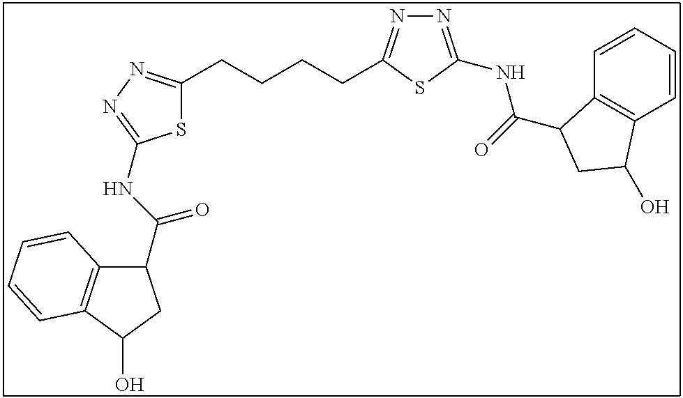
S1C(CCCCC2=NN=C(NC(=O)C3C4=C(C=CC=C4)C(O)C3)S2)=NN=C1NC(=O)C1C2=C(C(O)C1)C=CC=C2
